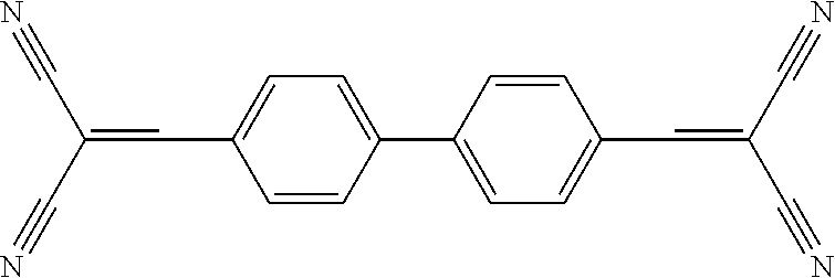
C1=C(C2=CC=C(C=C(C#N)C#N)C=C2)C=CC(C=C(C#N)C#N)=C1
